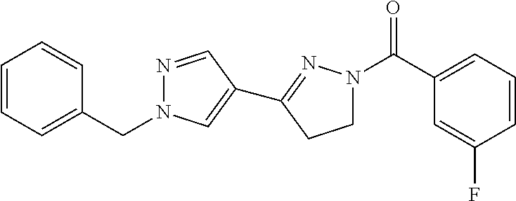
N1=CC(C2=NN(C(C3=CC=CC(F)=C3)=O)CC2)=CN1CC1=CC=CC=C1
